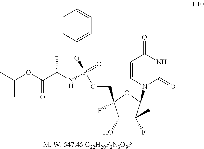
C1(O)C(F)(C)C(N2C=CC(=O)NC2=O)OC1(COP(=O)(NC(C(OC(C)C)=O)C)OC1=CC=CC=C1)F
